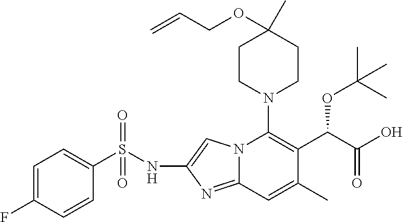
N12C(=NC(NS(C3=CC=C(F)C=C3)(=O)=O)=C1)C=C(C)C(C(C(O)=O)OC(C)(C)C)=C2N1CCC(C)(OCC=C)CC1
